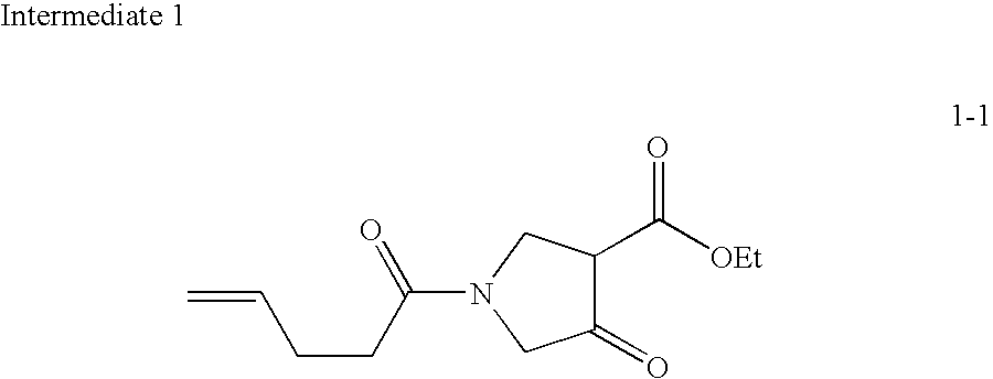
C1(=O)C(C([OEt])=O)CN(C(CCC=C)=O)C1
